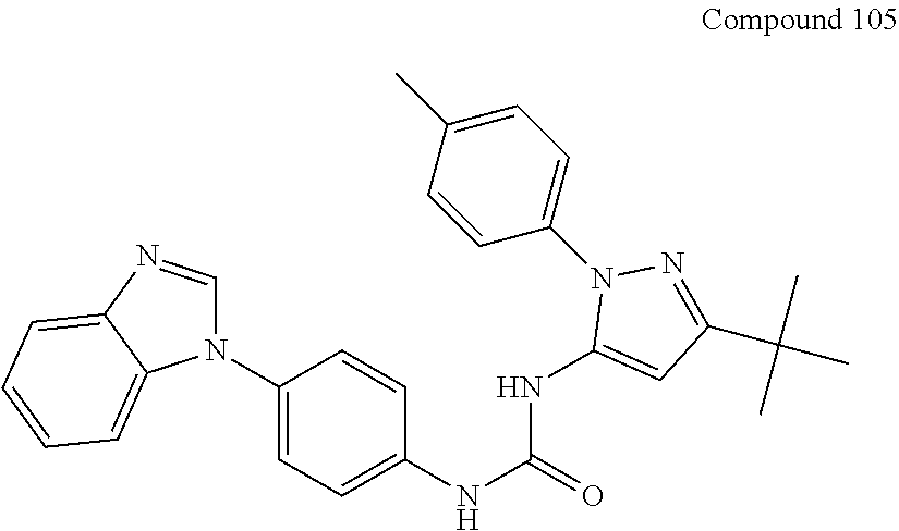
N1(C2=CC=C(NC(NC3=CC(C(C)(C)C)=NN3C3=CC=C(C)C=C3)=O)C=C2)C=NC2=CC=CC=C12
